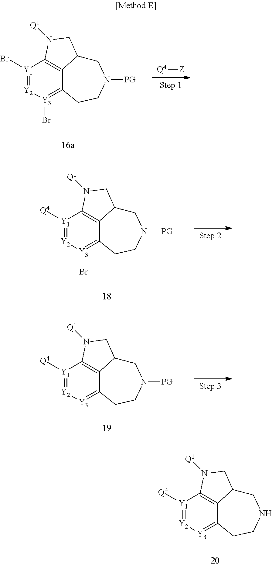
[Y1]1(Br)=[Y2][Y3](Br)=C2C3=C1N([Q1])CC3CN([PG])CC2.[Q4][Z].[Y1]1([Q4])=[Y2][Y3](Br)=C2C3=C1N([Q1])CC3CN([PG])CC2.[Y1]1([Q4])=[Y2][Y3]=C2C3=C1N([Q1])CC3CN([PG])CC2.[Y1]1([Q4])=[Y2][Y3]=C2C3=C1N([Q1])CC3CNCC2
